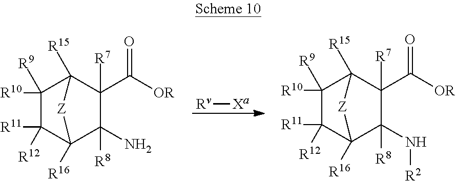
[Rv][Xa].C1([R9])([R10])C([R11])([R12])C2([R16])C([R8])(N)C([R7])(C([OR])=O)C1([R15])[Z]2.C1([R9])([R10])C([R11])([R12])C2([R16])C([R8])(N[R2])C([R7])(C([OR])=O)C1([R15])[Z]2
